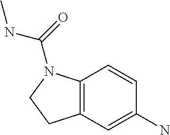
C12=C(C=C(N)C=C1)CCN2C(=O)NC
